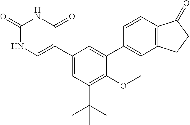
C1(C2=CNC(=O)NC2=O)=CC(C(C)(C)C)=C(OC)C(C2=CC3=C(C=C2)C(=O)CC3)=C1
